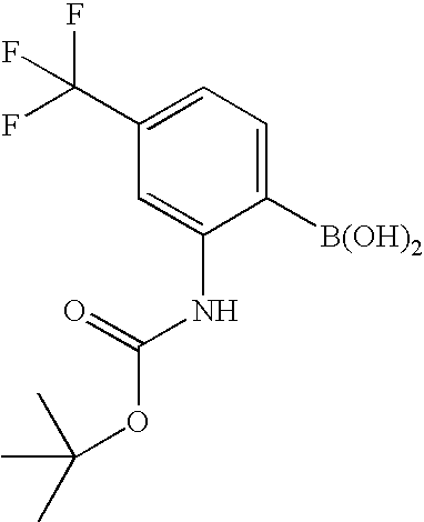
C1(C(F)(F)F)=CC=C([B(OH)2])C(NC(OC(C)(C)C)=O)=C1
